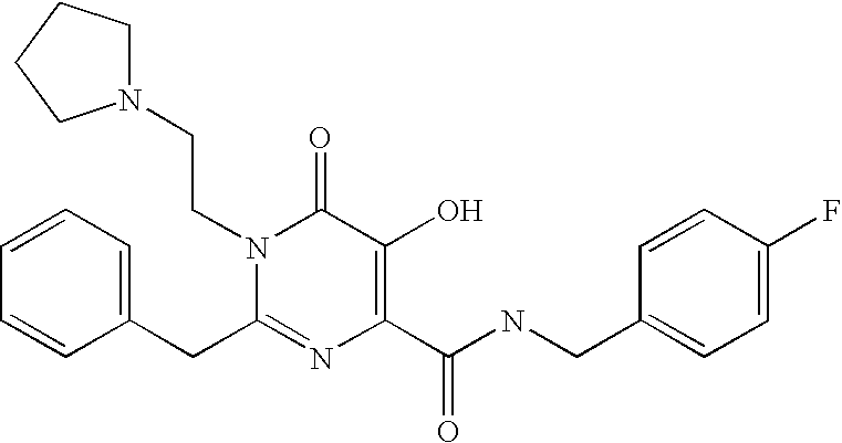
C(N1C(CC2=CC=CC=C2)=NC(C(NCC2=CC=C(F)C=C2)=O)=C(O)C1=O)CN1CCCC1
